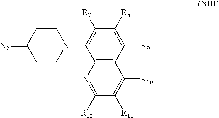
C1([R8])=C([R9])C2=C(C(N3CCC(=[X2])CC3)=C1[R7])N=C([R12])C([R11])=C2[R10]
